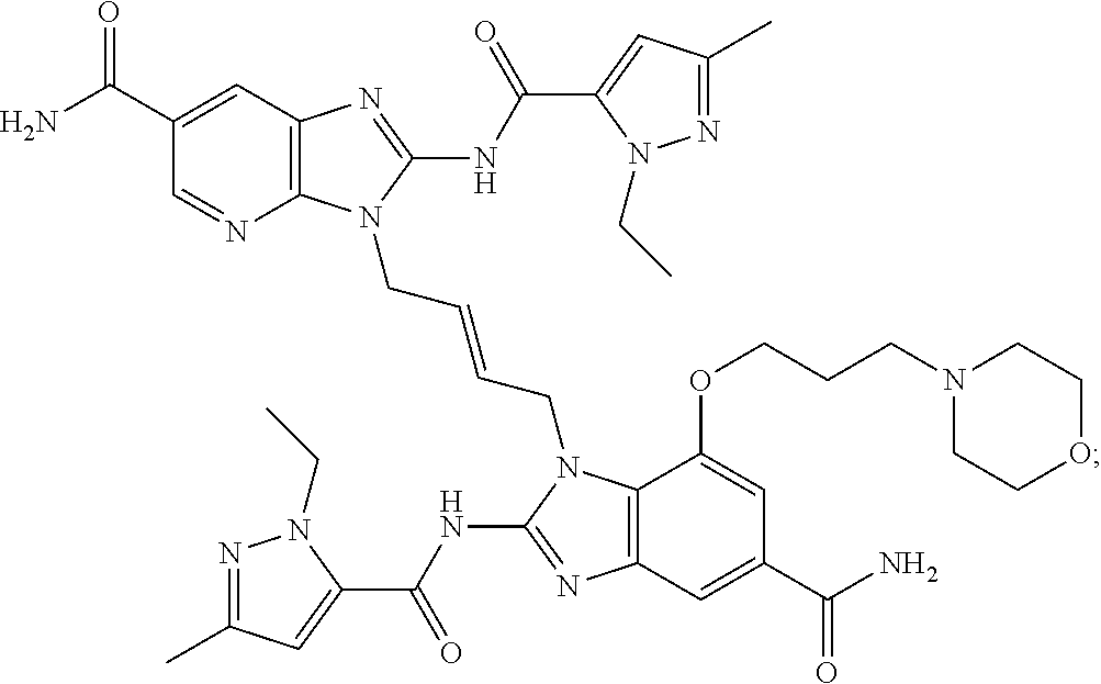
C12=C(N=C(NC(C3=CC(C)=NN3CC)=O)N1CC=CCN1C3=C(N=C1NC(C1=CC(C)=NN1CC)=O)C=C(C(N)=O)C=C3OCCCN1CCOCC1)C=C(C(N)=O)C=N2
